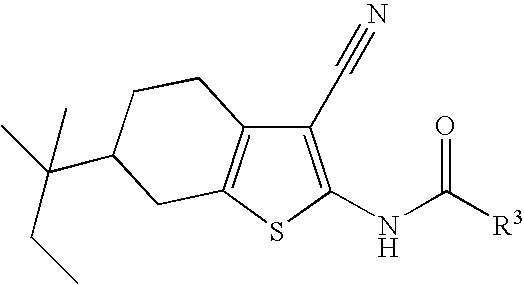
C1(C#N)=C(NC([R3])=O)SC2=C1CCC(C(C)(CC)C)C2
